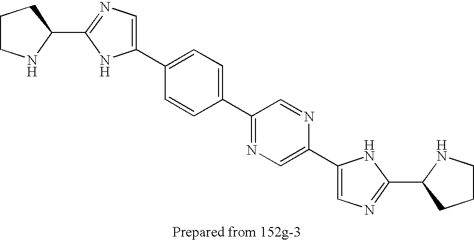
C1CNC(C2=NC=C(C3=CC=C(C4=NC=C(C5=CN=C(C6CCCN6)N5)N=C4)C=C3)N2)C1
